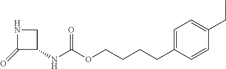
C1(=O)C(NC(OCCCCC2=CC=C(CC)C=C2)=O)CN1
